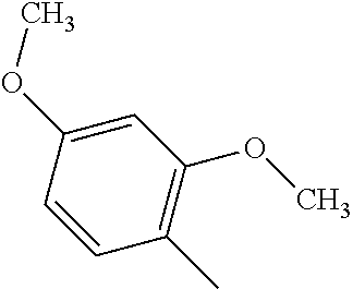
C1=C(OC)C=CC(C)=C1OC
